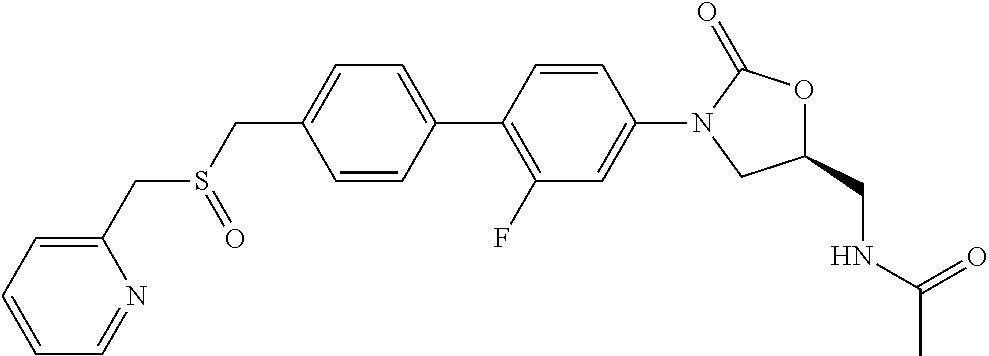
C1=CC(C2=C(F)C=C(N3CC(CNC(=O)C)OC3=O)C=C2)=CC=C1CS(CC1=CC=CC=N1)=O
